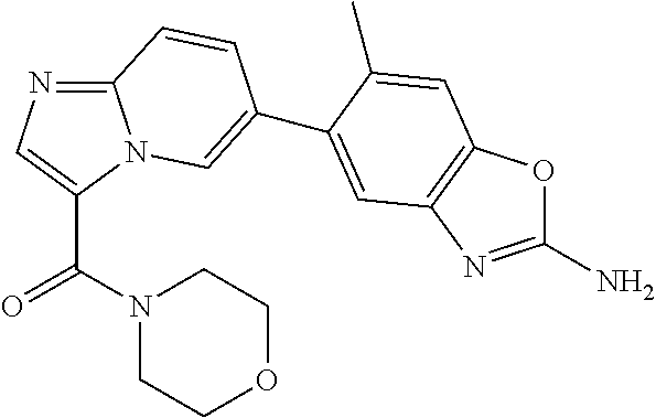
C12=NC=C(C(N3CCOCC3)=O)N1C=C(C1=CC3=C(OC(N)=N3)C=C1C)C=C2
